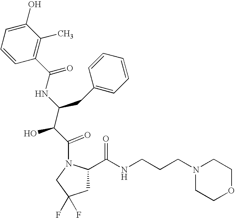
C1=CC(C(=O)NC(C(C(=O)N2CC(F)(F)CC2C(NCCCN2CCOCC2)=O)O)CC2=CC=CC=C2)=C(C)C(O)=C1
